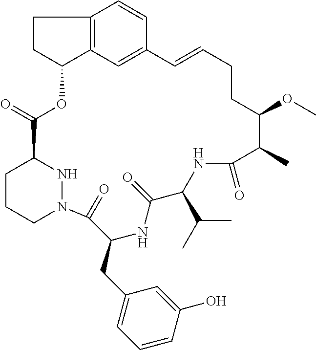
C1CCN2NC1C(=O)OC1C3=C(C=CC(=C3)C=CCCC(OC)C(C)C(=O)NC(C(C)C)C(=O)NC(CC3=CC=CC(O)=C3)C2=O)CC1
